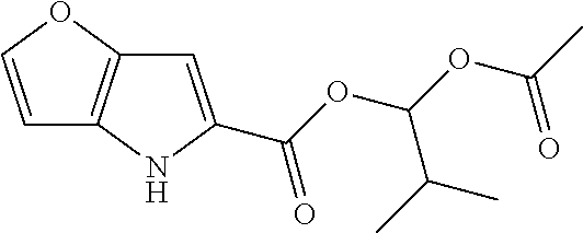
C1=COC2=C1NC(C(OC(C(C)C)OC(C)=O)=O)=C2
